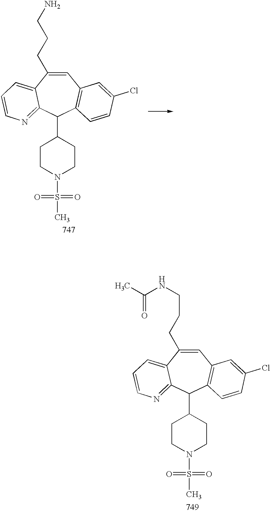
C1=C(CCCN)C2=CC=CN=C2C(C2CCN(S(=O)(=O)C)CC2)C2=C1C=C(Cl)C=C2.C1=C(CCCNC(C)=O)C2=CC=CN=C2C(C2CCN(S(=O)(=O)C)CC2)C2=C1C=C(Cl)C=C2
